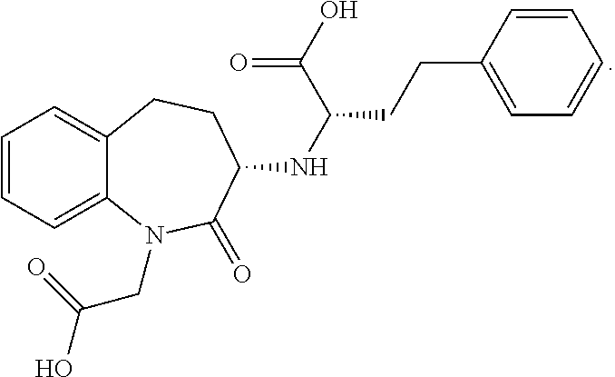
C1=CC=C2C(=C1)CCC(NC(C(O)=O)CCC1=CC=CC=C1)C(=O)N2CC(O)=O
